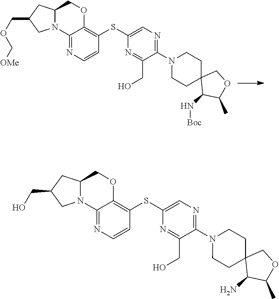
C12=NC=CC(SC3=CN=C(N4CCC5(CC4)C(N[Boc])C(C)OC5)C(CO)=N3)=C1OCC1N2CC(COC[OMe])C1.C12=NC=CC(SC3=CN=C(N4CCC5(CC4)C(N)C(C)OC5)C(CO)=N3)=C1OCC1N2CC(CO)C1
